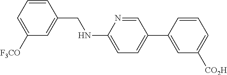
C1=CC(CNC2=CC=C(C3=CC([CO2H])=CC=C3)C=N2)=CC([F3CO])=C1
